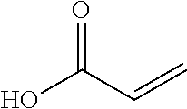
O=C(C=C)O
